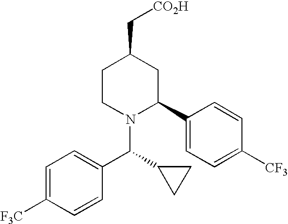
C1=C([F3C])C=CC(C(N2C(C3=CC=C([CF3])C=C3)CC(C[CO2H])CC2)C2CC2)=C1
